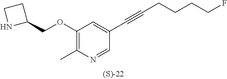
C1(OCC2CCN2)=C(C)N=CC(C#CCCCCF)=C1
